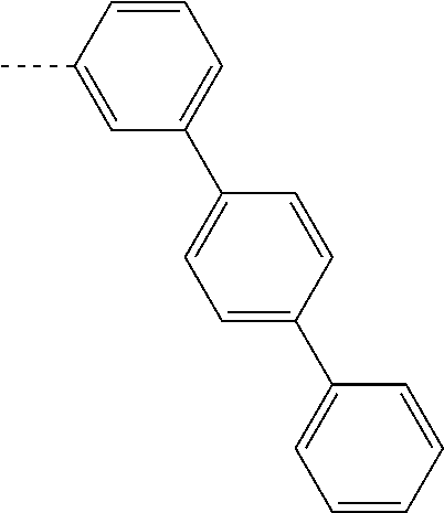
C1=C(C)C=CC=C1C1=CC=C(C2=CC=CC=C2)C=C1
